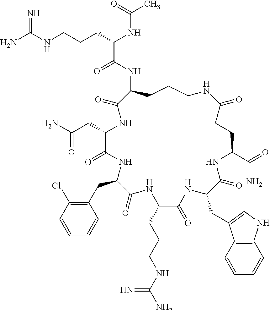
NC(NCCCC(NC(C)=O)C(=O)NC1CCCNC(=O)CCC(C(=O)N)NC(=O)C(CC2=CNC3=C2C=CC=C3)NC(=O)C(CCCNC(N)=N)NC(=O)C(CC2=C(Cl)C=CC=C2)NC(=O)C(CC(N)=O)NC1=O)=N
